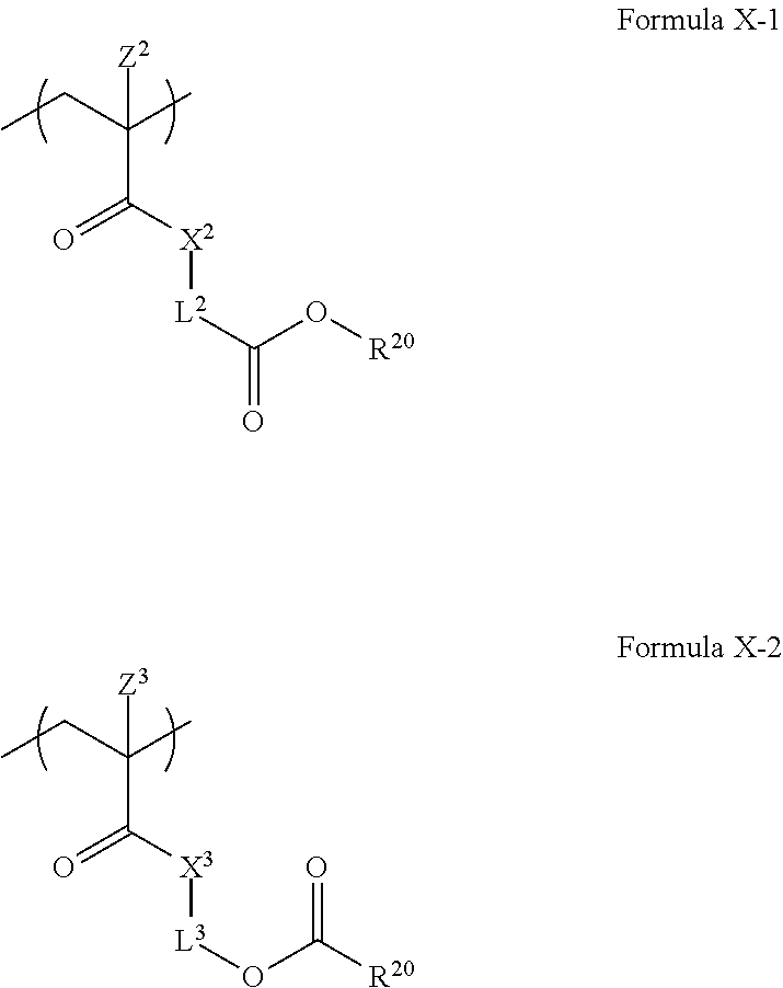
CCC(C)([Z2])C([X2][L2]C(O[R20])=O)=O.CCC(C)([Z3])C([X3][L3]OC([R20])=O)=O
